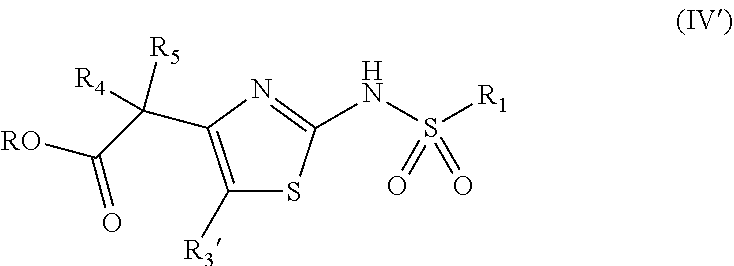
N(S([R1])(=O)=O)C1=NC(C(C([RO])=O)([R5])[R4])=C([R3])S1
